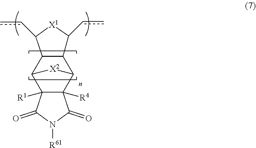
C1(cc)[X1]C(cc)C2C3C4([R4])C([R1])(C([X2]3)C12)C(=O)N([R61])C4=O
